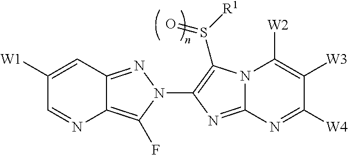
C12=C(F)N(C3=C(S([R1])=O)N4C(=N3)N=C([W4])C([W3])=C4[W2])N=C1C=C([W1])C=N2
